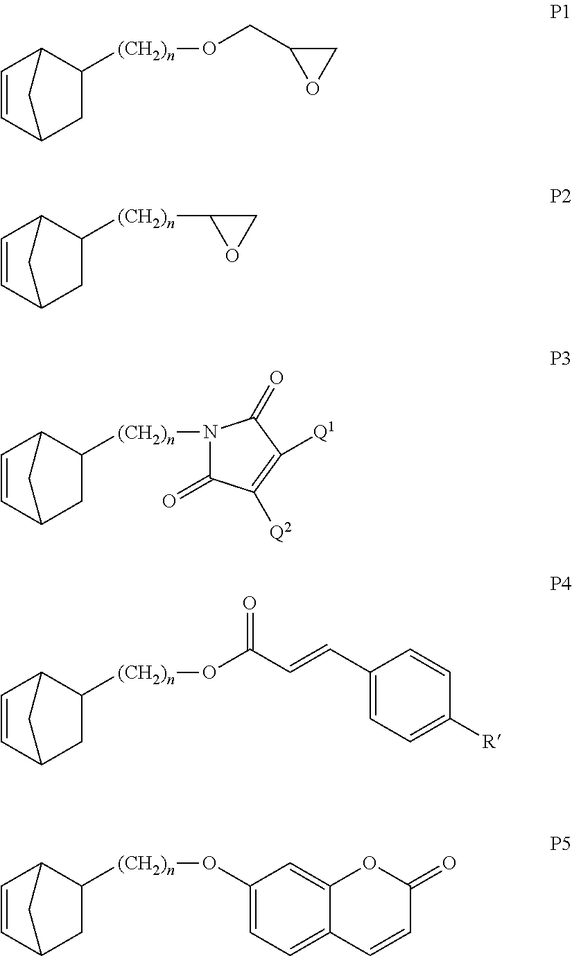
[(CH2)n](C1OC1)C1C2C=CC(C1)C2.[(CH2)n](OCC1OC1)C1C2C=CC(C1)C2.[(CH2)n](N1C(=O)C([Q2])=C([Q1])C1=O)C1C2C=CC(C1)C2.[(CH2)n](OC(C=CC1=CC=C([R])C=C1)=O)C1C2C=CC(C1)C2.[(CH2)n](OC1=CC=C2C(=C1)OC(=O)C=C2)C1C2C=CC(C1)C2
